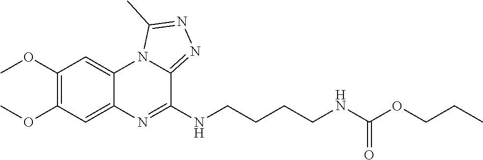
C1(OC)=C(OC)C=C2C(=C1)N1C(=NN=C1C)C(NCCCCNC(OCCC)=O)=N2
